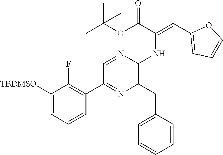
C1([TBDMSO])=CC=CC(C2=NC(CC3=CC=CC=C3)=C(NC(=CC3=CC=CO3)C(OC(C)(C)C)=O)N=C2)=C1F
